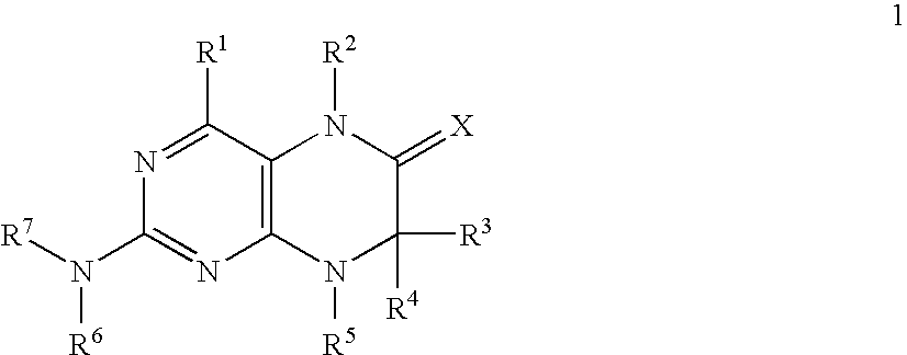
N1=C([R1])C2=C(N=C1N([R7])[R6])N([R5])C([R3])([R4])C(=[X])N2[R2]
